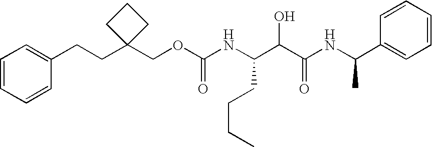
C1(COC(NC(C(C(NC(C2=CC=CC=C2)C)=O)O)CCCC)=O)(CCC2=CC=CC=C2)CCC1
